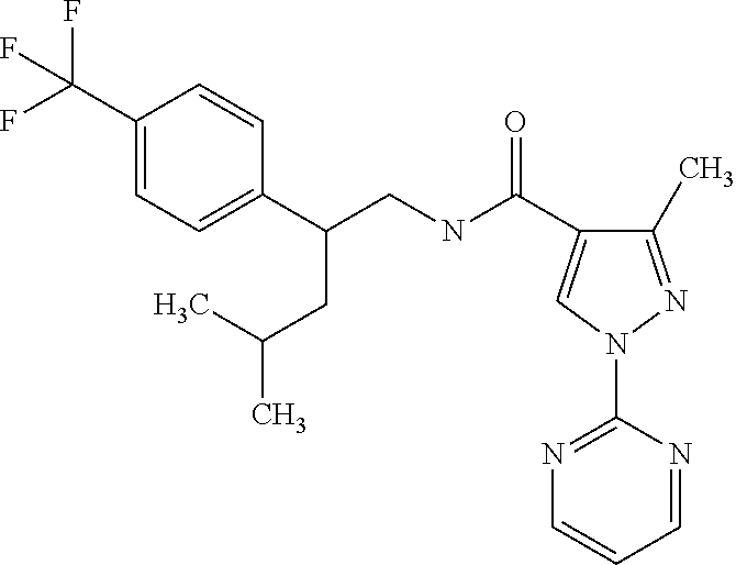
C1(C)=NN(C2=NC=CC=N2)C=C1C(NCC(C1=CC=C(C(F)(F)F)C=C1)CC(C)C)=O
